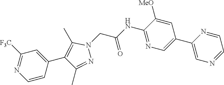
C1(C2=CN=C(NC(=O)CN3C(C)=C(C4=CC([F3C])=NC=C4)C(C)=N3)C([MeO])=C2)=CN=CC=N1
